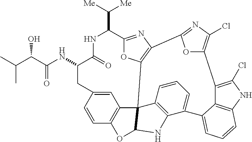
C(C(C(NC1CC2=CC3=C(C=C2)OC2C34C3=C(N=C(C(C([Me])[Me])NC1=O)O3)C1=NC(Cl)=C(C3=C(Cl)NC5=C3C(=CC=C5)C3=CC=CC4=C3N2)O1)=O)O)(C)C
